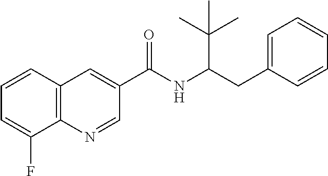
C1=CC2=C(C(F)=C1)N=CC(C(NC(CC1=CC=CC=C1)C(C)(C)C)=O)=C2
